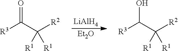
[LiAlH4].[Et2O].O=C(C([R2])([R1])[R1])[R3].OC(C([R2])([R1])[R1])[R3]
